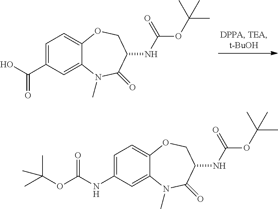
C1=C(C(O)=O)C=C2C(=C1)OCC(NC(=O)OC(C)(C)C)C(=O)N2C.C1=C(NC(OC(C)(C)C)=O)C=C2C(=C1)OCC(NC(=O)OC(C)(C)C)C(=O)N2C
